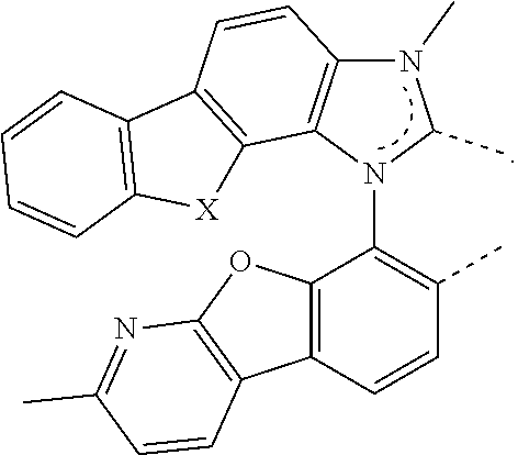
C12=C(C=CC(C)=C1N1C(C)N(C)C3=C1C1=C(C=C3)C3=C([X]1)C=CC=C3)C1=C(O2)N=C(C)C=C1
